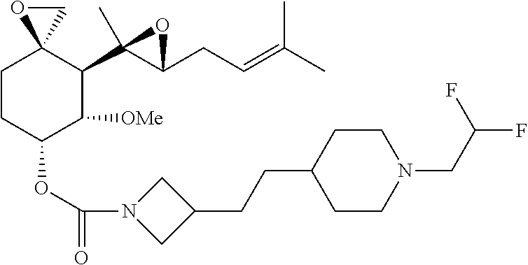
C1CC(OC(=O)N2CC(CCC3CCN(CC(F)F)CC3)C2)C([OMe])C(C2(C)C(CC=C(C)C)O2)C12CO2
